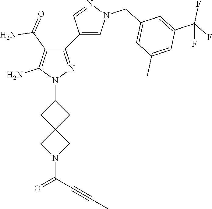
C1(N2N=C(C3=CN(CC4=CC(C)=CC(C(F)(F)F)=C4)N=C3)C(C(=O)N)=C2N)CC2(C1)CN(C(C#CC)=O)C2
